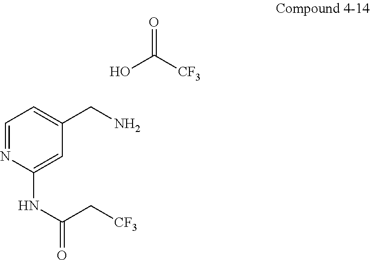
C1=NC(NC(C[CF3])=O)=CC(CN)=C1.OC([CF3])=O
